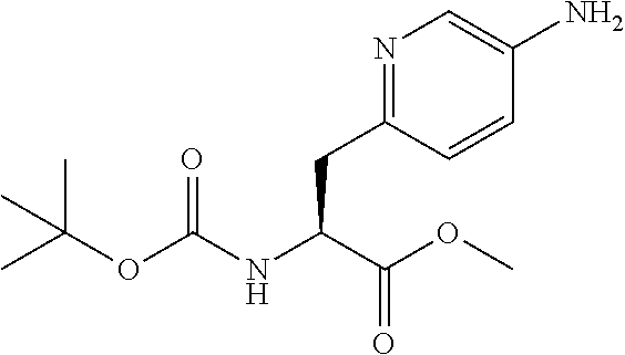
C(C(C(=O)OC)NC(=O)OC(C)(C)C)C1=NC=C(N)C=C1
